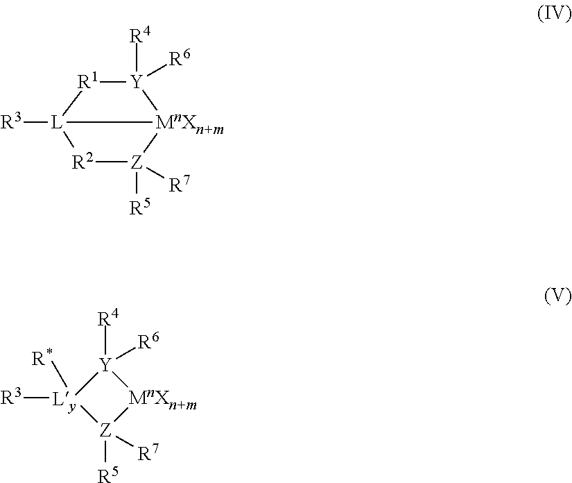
[R3][L]12[R1][Y]([R4])([R6])[MnXn+m]1[Z]([R5])([R7])[R2]2.[R3][Ly]1([R*])[Z]([R5])([R7])[MnXn+m][Y]1([R4])[R6]
